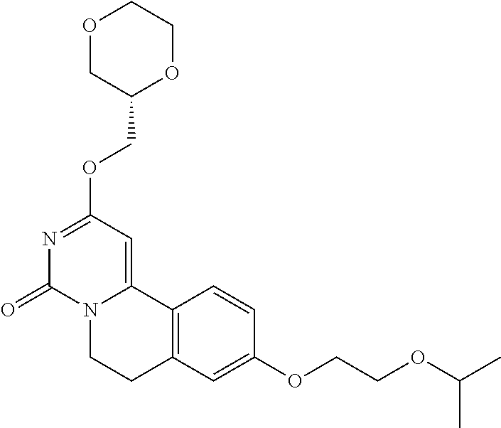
O1CC(COC2=NC(=O)N3C(=C2)C2=C(CC3)C=C(OCCOC(C)C)C=C2)OCC1
